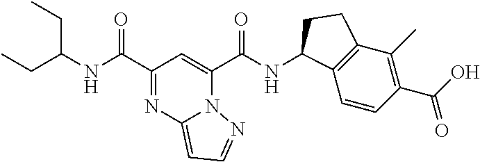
N(C(C1=NC2=CC=NN2C(C(NC2C3=C(C(C)=C(C(O)=O)C=C3)CC2)=O)=C1)=O)C(CC)CC
